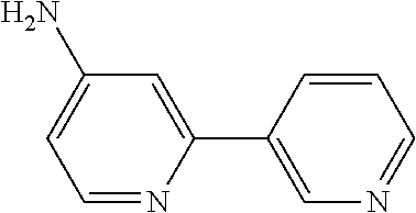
C1(C2=CN=CC=C2)=CC(N)=CC=N1
